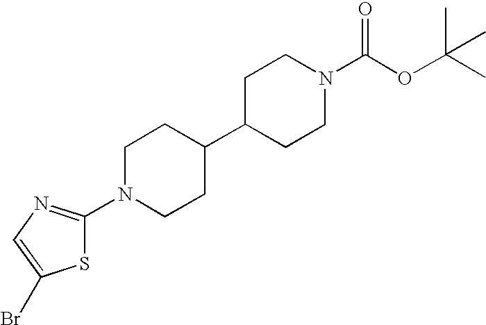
S1C(N2CCC(C3CCN(C(OC(C)(C)C)=O)CC3)CC2)=NC=C1Br
